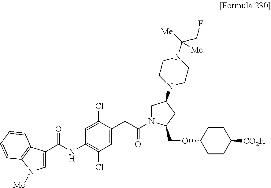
C1(NC(C2=CN([Me])C3=C2C=CC=C3)=O)=C(Cl)C=C(CC(N2CC(N3CCN(C([Me])([Me])CF)CC3)CC2COC2CCC([CO2H])CC2)=O)C(Cl)=C1
